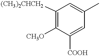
C1([(CH3)2CHCH2])=C([CH3O])C([COOH])=CC(C)=C1
